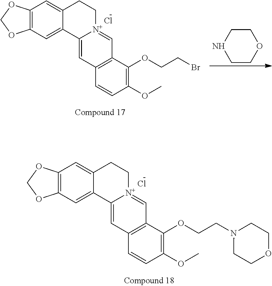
C12=C(C=C3C(=C1)CC[N+]1=CC4=C(C=C31)C=CC(OC)=C4OCCBr)OCO2.Cl.C1COCCN1.C12=C(C=C3C(=C1)CC[N+]1=CC4=C(C=C31)C=CC(OC)=C4OCCN1CCOCC1)OCO2.Cl
